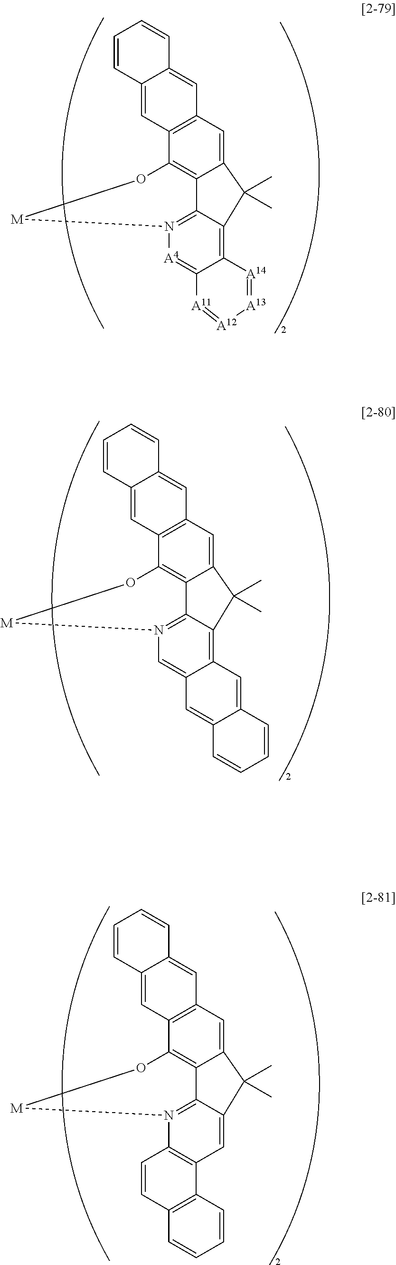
C12=CC3=C(C4=C1C1=N([A4]=C5C(=C1C2(C)C)[A14]=[A13][A12]=[A11]5)[M]O4)C=C1C(=C3)C=CC=C1.C12=CC3=C(C4=C1C1=N(C=C5C(=C1C2(C)C)C=C1C(=C5)C=CC=C1)[M]O4)C=C1C(=C3)C=CC=C1.C12=CC3=C(C4=C1C1=N(C5=C(C=C1C2(C)C)C1=C(C=C5)C=CC=C1)[M]O4)C=C1C(=C3)C=CC=C1
